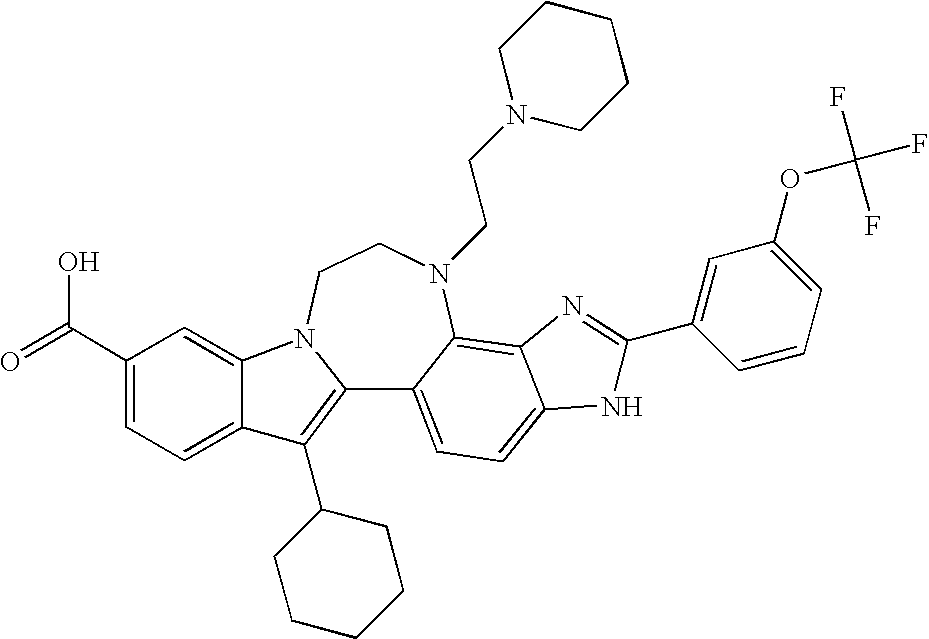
C12=C(C3CCCCC3)C3=CC=C(C(=O)O)C=C3N1CCN(CCN1CCCCC1)C1=C3C(=CC=C21)NC(C1=CC(OC(F)(F)F)=CC=C1)=N3
